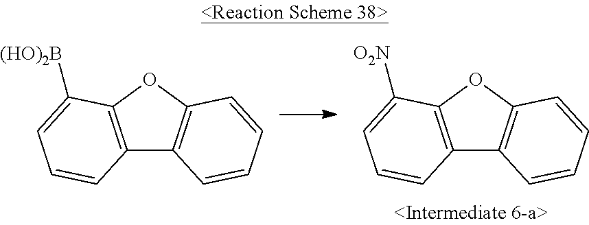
C12=C(OC3=C1C=CC=C3)C([(HO)2B])=CC=C2.C12=C(OC3=C1C=CC=C3)C([O2N])=CC=C2
